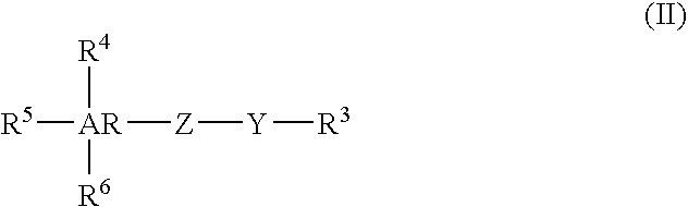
[R4][AR]([R6])([R5])[Z][Y][R3]
